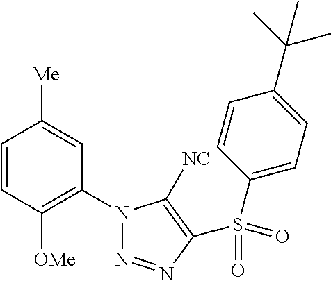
C1=CC([OMe])=C(N2N=NC(S(=O)(C3=CC=C(C(C)(C)C)C=C3)=O)=C2[NC])C=C1[Me]
